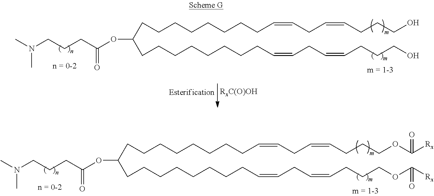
CN(CCCC(OC(CCCCCCCCC=CCC=CCCCO)CCCCCCCCC=CCC=CCCCO)=O)C.CN(CCCC(OC(CCCCCCCCC=CCC=CCCCOC([Rx])=O)CCCCCCCCC=CCC=CCCCOC([Rx])=O)=O)C
